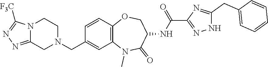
N1(C)C2=C(C=CC(CN3CCN4C(=NN=C4[F3C])C3)=C2)OCC(NC(C2=NNC(CC3=CC=CC=C3)=N2)=O)C1=O
